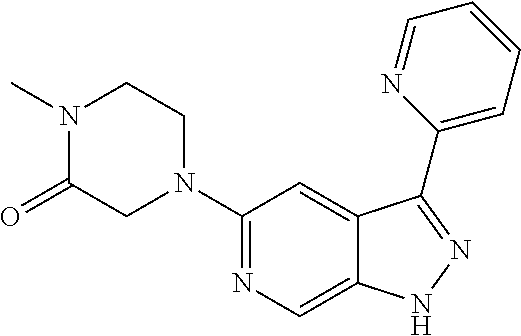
C1(N2CCN(C)C(=O)C2)=NC=C2C(=C1)C(C1=CC=CC=N1)=NN2
